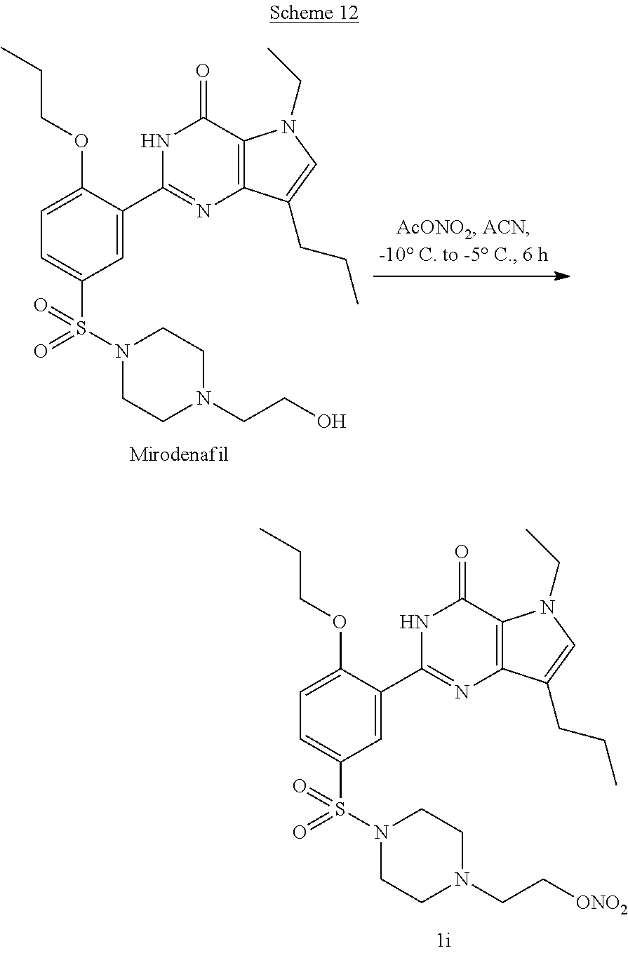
N1C(C2=CC(S(N3CCN(CCO)CC3)(=O)=O)=CC=C2OCCC)=NC2=C(C1=O)N(CC)C=C2CCC.N1C(C2=CC(S(N3CCN(CC[ONO2])CC3)(=O)=O)=CC=C2OCCC)=NC2=C(C1=O)N(CC)C=C2CCC
